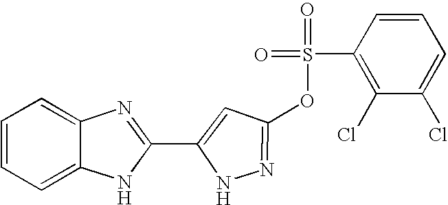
C1=C2C(=CC=C1)N=C(C1=CC(OS(C3=C(Cl)C(Cl)=CC=C3)(=O)=O)=NN1)N2
